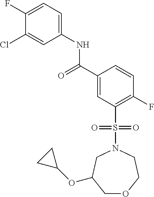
C1(F)=CC=C(NC(C2=CC(S(=O)(=O)N3CC(OC4CC4)COCC3)=C(F)C=C2)=O)C=C1Cl
